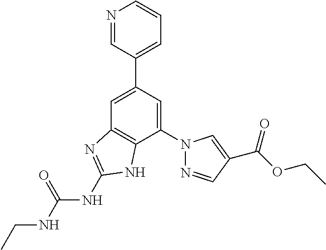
C1=C(C2=CC=CN=C2)C=C(N2N=CC(C(OCC)=O)=C2)C2=C1N=C(NC(NCC)=O)N2
